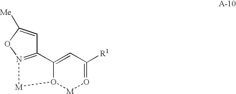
C12=N(OC([Me])=C1)[M]O1C2=CC([R1])=O[M]1
